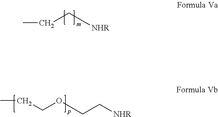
C(C[NHR])C.CCCOCC[NHR]
